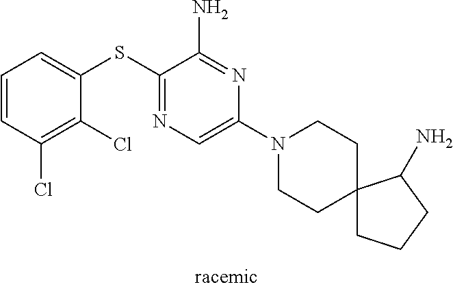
C1=CC(Cl)=C(Cl)C(SC2=NC=C(N3CCC4(CC3)CCCC4N)N=C2N)=C1
